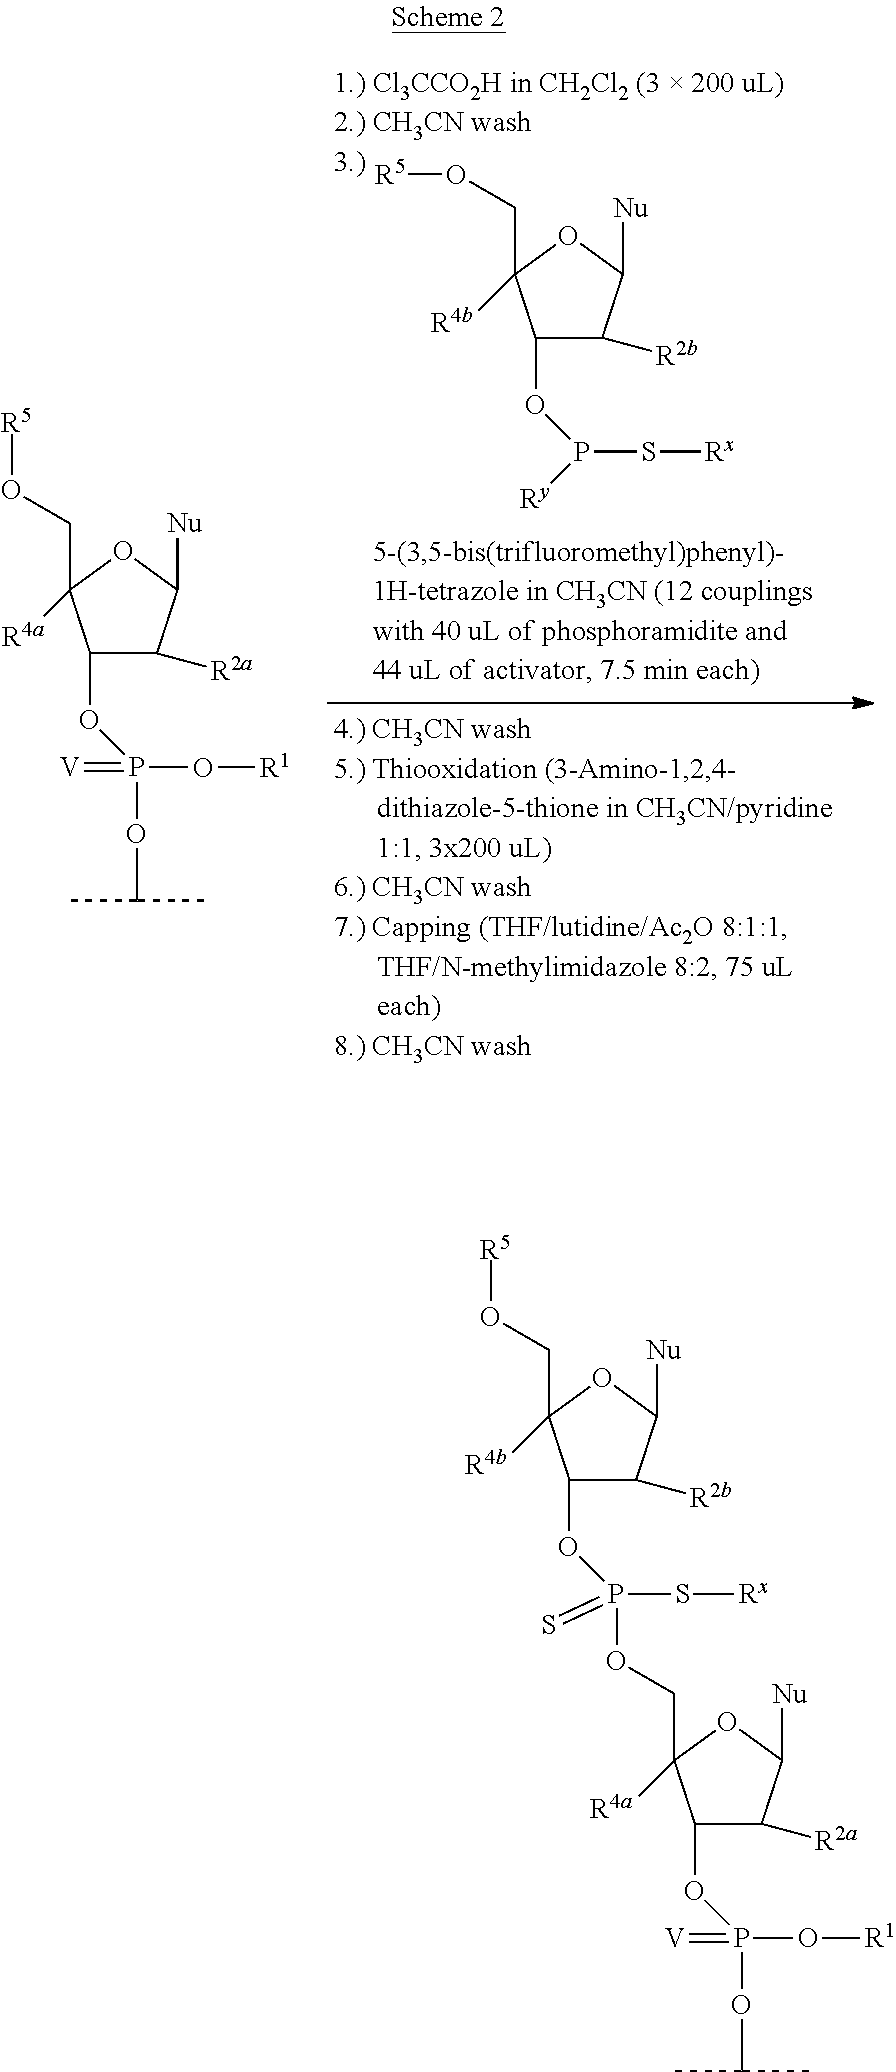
C1(OP(S[Rx])[Ry])C([R2b])C([Nu])OC1(CO[R5])[R4b].C1(OP(OC(C)C)(=[V])O[R1])C([R2a])C([Nu])OC1(CO[R5])[R4a].C1(OP(OCC2([R4a])C(OP(OC(C)C)(=[V])O[R1])C([R2a])C([Nu])O2)(=S)S[Rx])C([R2b])C([Nu])OC1(CO[R5])[R4b]
